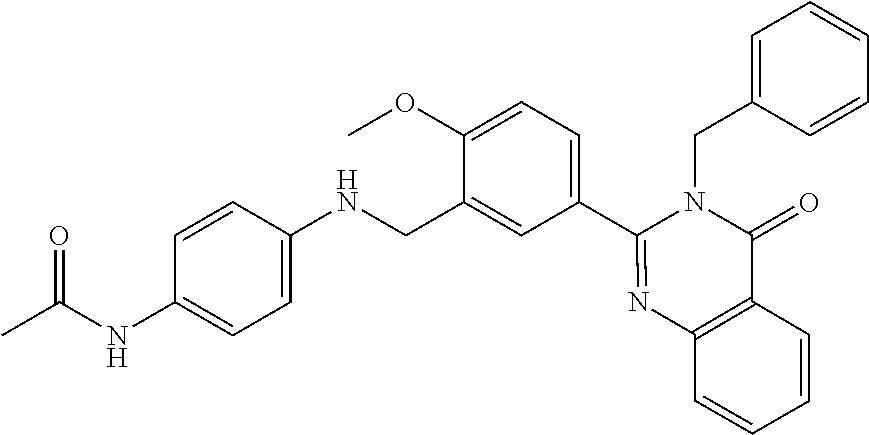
C1=C(NC(C)=O)C=CC(NCC2=CC(C3=NC4=C(C(=O)N3CC3=CC=CC=C3)C=CC=C4)=CC=C2OC)=C1
